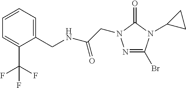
C1(CNC(CN2N=C(Br)N(C3CC3)C2=O)=O)=CC=CC=C1C(F)(F)F
